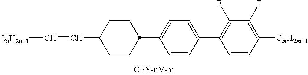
C1(C2CCC(C=C[CnH2n+1])CC2)=CC=C(C2=C(F)C(F)=C([CmH2m+1])C=C2)C=C1
